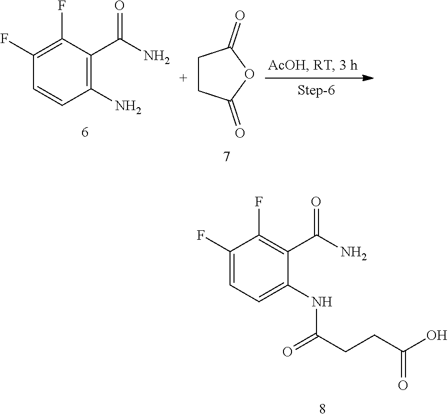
C1(F)=C(F)C(C(N)=O)=C(N)C=C1.C1CC(=O)OC1=O.C1(F)=CC=C(NC(CCC(O)=O)=O)C(C(N)=O)=C1F
